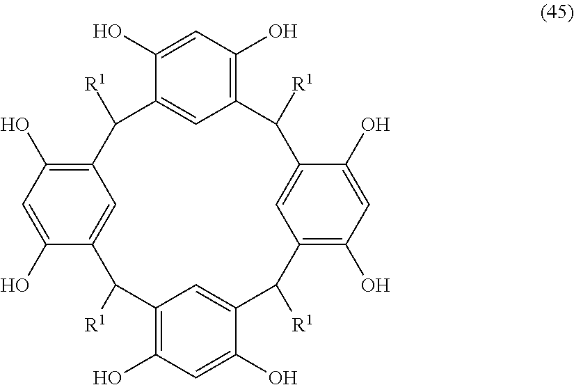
C12=C(O)C=C(O)C(=C1)C([R1])C1=C(O)C=C(O)C(=C1)C([R1])C1=C(O)C=C(O)C(=C1)C([R1])C1=C(O)C=C(O)C(=C1)C2[R1]
